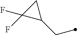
C(C)C1CC1(F)F
